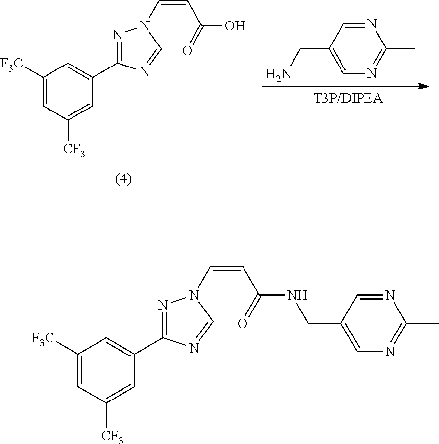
C1([F3C])=CC([CF3])=CC(C2=NN(C=CC(=O)O)C=N2)=C1.N1=CC(CN)=CN=C1C.C1([F3C])=CC([CF3])=CC(C2=NN(C=CC(=O)NCC3=CN=C(C)N=C3)C=N2)=C1
